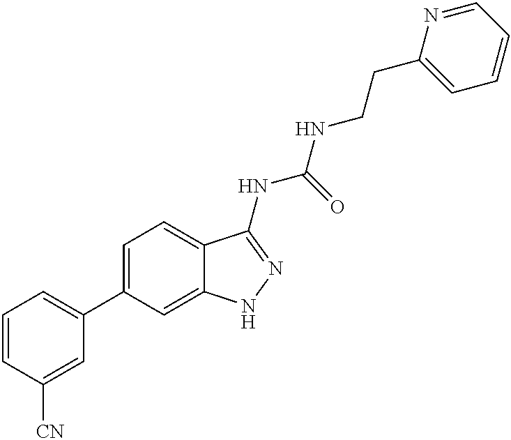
C1=CC([CN])=CC(C2=CC=C3C(=C2)NN=C3NC(NCCC2=CC=CC=N2)=O)=C1
